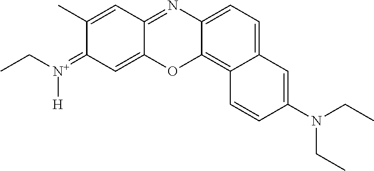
C12=C3C(=CC=C1N=C1C(=CC(=[N+](CC)[H])C(C)=C1)O2)C=C(N(CC)CC)C=C3
